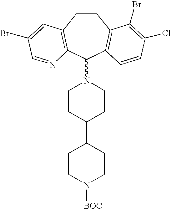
C1CC2=C(C(N3CCC(C4CCN([BOC])CC4)CC3)C3=C1C(Br)=C(Cl)C=C3)N=CC(Br)=C2
